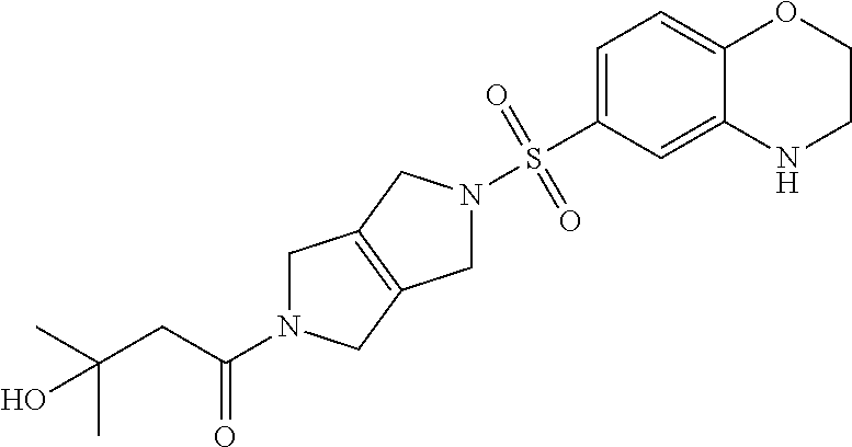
C1N(C(CC(C)(C)O)=O)CC2=C1CN(S(C1=CC=C3C(=C1)NCCO3)(=O)=O)C2
